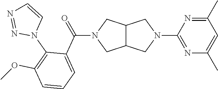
C12C(CN(C3=NC(C)=CC(C)=N3)C1)CN(C(C1=CC=CC(OC)=C1N1C=CN=N1)=O)C2
